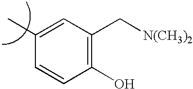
OC1=C(C[N(CH3)2])C=C(C)C=C1
